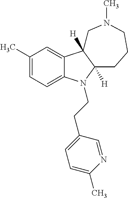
C1(C)=CC=C2C(=C1)C1([H])C([H])(CCCN(C)C1)N2CCC1=CC=C(C)N=C1
